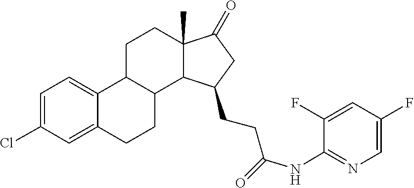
C12(C)C(=O)CC(CCC(=O)NC3=NC=C(F)C=C3F)C1C1C(C3=CC=C(Cl)C=C3CC1)CC2
